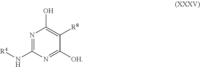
N1=C(N[R4])N=C([OH])C([R8])=C1O
